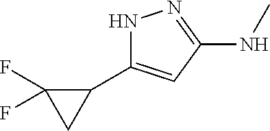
N1C(C2C(F)(F)C2)=CC(NC)=N1
